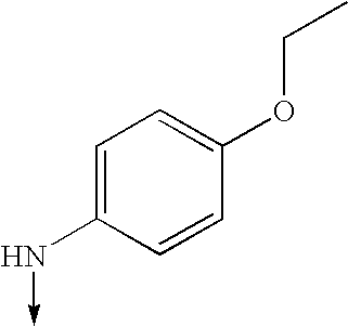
C1=C(N->C)C=CC(OCC)=C1
